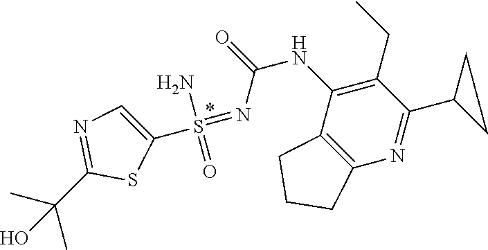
C1(C(C)(C)O)=NC=C(S(=NC(NC2=C(CC)C(C3CC3)=NC3=C2CCC3)=O)(N)=O)S1
